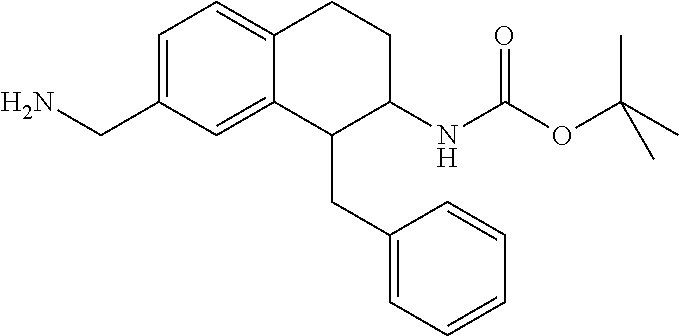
C1=C(CN)C=C2C(=C1)CCC(NC(OC(C)(C)C)=O)C2CC1=CC=CC=C1
